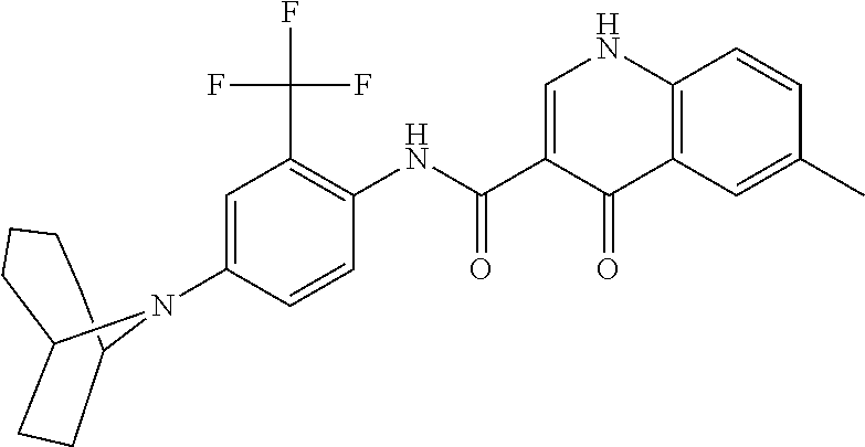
C12=C(C=C(C)C=C1)C(=O)C(C(NC1=C(C(F)(F)F)C=C(N3C4CCCCC3CC4)C=C1)=O)=CN2
